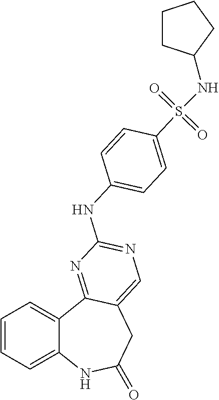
C1=CC=C2C(=C1)C1=NC(NC3=CC=C(S(NC4CCCC4)(=O)=O)C=C3)=NC=C1CC(=O)N2
